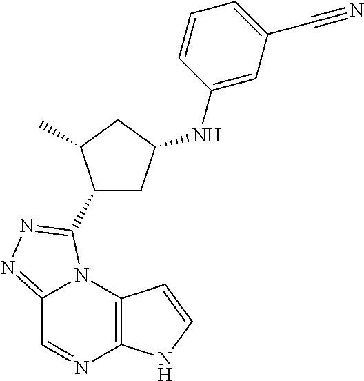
C12=NN=C(C3CC(NC4=CC(C#N)=CC=C4)CC3C)N1C1=C(N=C2)NC=C1
